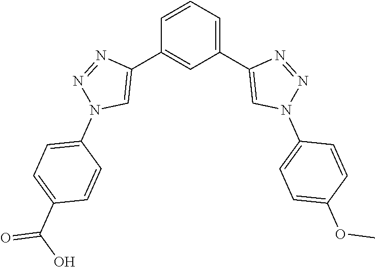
C1=CC=C(C2=CN(C3=CC=C(OC)C=C3)N=N2)C=C1C1=CN(C2=CC=C(C(O)=O)C=C2)N=N1
